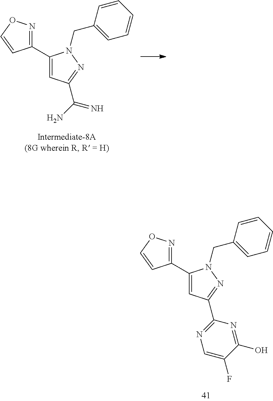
C1(C2=NOC=C2)=CC(C2=NC=C(F)C(O)=N2)=NN1CC1=CC=CC=C1.C1(C2=NOC=C2)=CC(C(N)=N)=NN1CC1=CC=CC=C1
